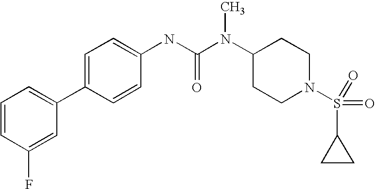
C1=CC(F)=CC(C2=CC=C(NC(N(C3CCN(S(=O)(C4CC4)=O)CC3)C)=O)C=C2)=C1
